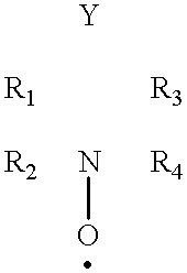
NO.[R2].[R4].[R1].[R3].[Y]
